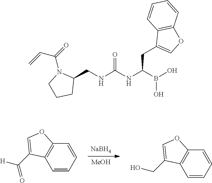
[NaBH4].[MeOH].C1=CC=CC2=C1C(C([H])=O)=CO2.C1=CC=CC2=C1C(CO)=CO2.C1(CNC(=O)NC(CC2=COC3=C2C=CC=C3)B(O)O)N(C(=O)C=C)CCC1
